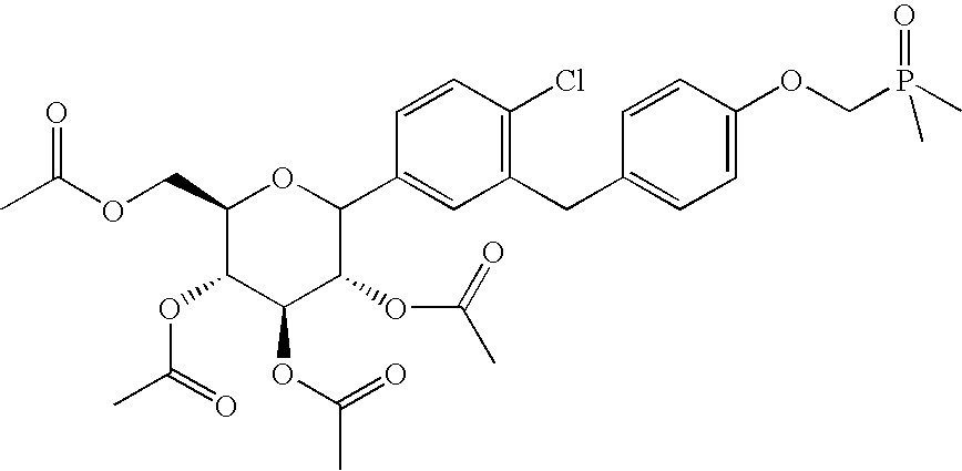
C1(COC(C)=O)C(OC(C)=O)C(OC(=O)C)C(OC(=O)C)C(C2=CC(CC3=CC=C(OCP(C)(=O)C)C=C3)=C(Cl)C=C2)O1
